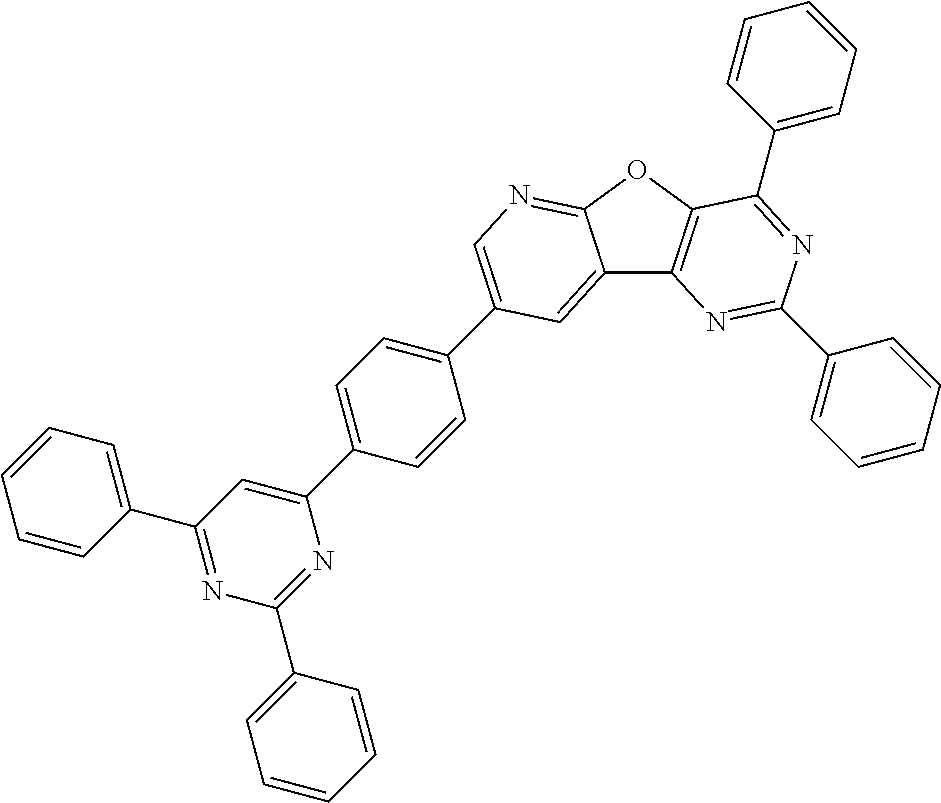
C1=CC=C(C2=NC(C3=CC=CC=C3)=NC(C3=CC=C(C4=CN=C5C(=C4)C4=C(O5)C(C5=CC=CC=C5)=NC(C5=CC=CC=C5)=N4)C=C3)=C2)C=C1
